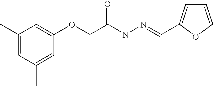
C1(C)=CC(C)=CC(OCC(NN=CC2=CC=CO2)=O)=C1
